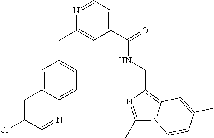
C1=C(Cl)C=NC2=CC=C(CC3=CC(C(NCC4=C5N(C(C)=N4)C=CC(C)=C5)=O)=CC=N3)C=C12
